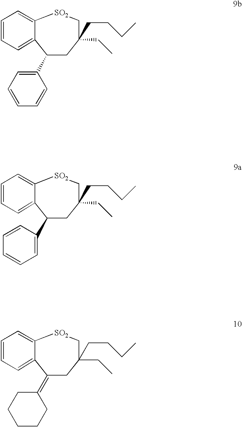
C1=CC=C2C(C3=CC=CC=C3)CC(CC)(CCCC)C[SO2]C2=C1.C1=CC=C2C(C3=CC=CC=C3)CC(CC)(CCCC)C[SO2]C2=C1.C1=CC=C2C(=C3CCCCC3)CC(CC)(CCCC)C[SO2]C2=C1
